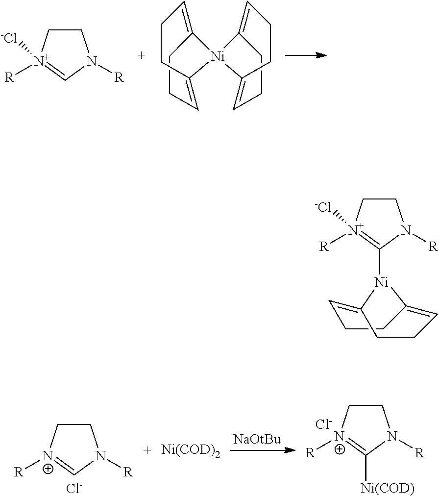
C1C[N+]([R])([-Cl])=CN1[R].C1=C2CCC=C(CC1)[Ni]21C2=CCCC1=CCC2.C1C[N+]([R])=C([Ni(COD)])N1[R].[Cl-].C1C[N+]([R])=CN1[R].[NaOtBu].[Ni(COD)2].[Cl-].C1C[N+]([R])([-Cl])=C([Ni]2C3=CCCC2=CCC3)N1[R]
